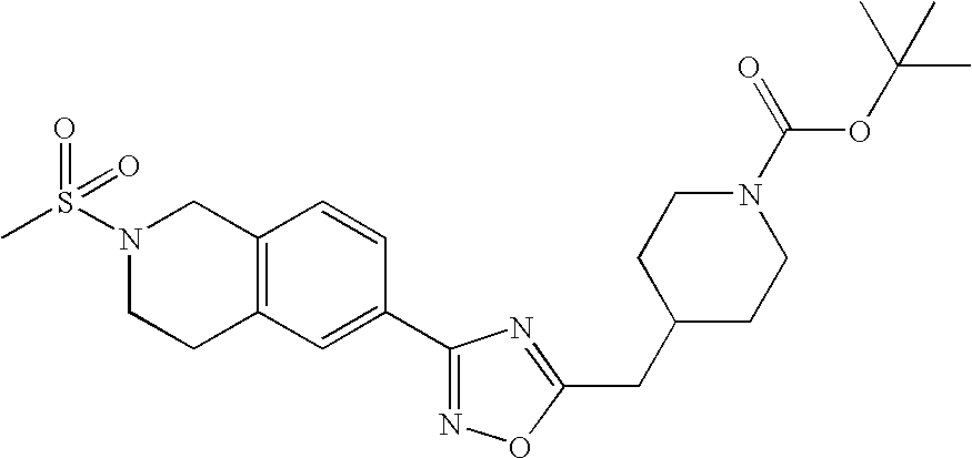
C12=C(C=C(C3=NOC(CC4CCN(C(OC(C)(C)C)=O)CC4)=N3)C=C1)CCN(S(C)(=O)=O)C2
